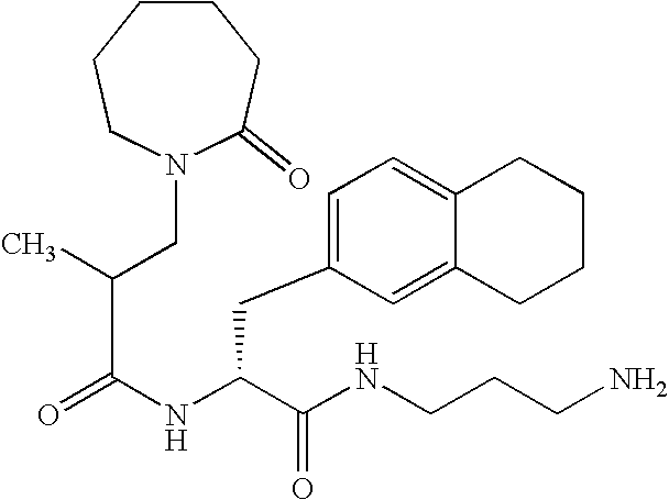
N1(CC(C(=O)NC(C(NCCCN)=O)CC2=CC=C3C(=C2)CCCC3)C)C(=O)CCCCC1
